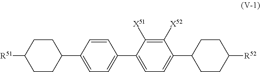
C1=CC(C2CCC([R51])CC2)=CC=C1C1=CC=C(C2CCC([R52])CC2)C([X52])=C1[X51]
